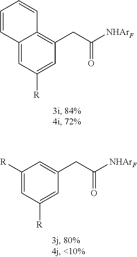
C1=CC2=CC([R])=CC(CC([NHArF])=O)=C2C=C1.[R]C1=CC([R])=CC(CC([NHArF])=O)=C1
